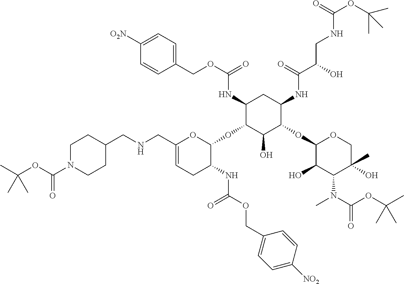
C1=C([O2N])C=CC(COC(=O)NC2C(OC3C(NC(OCC4=CC=C([NO2])C=C4)=O)CC=C(CNCC4CCN(C(=O)OC(C)(C)C)CC4)O3)C(O)C(OC3C(O)C(N(C)C(=O)OC(C)(C)C)C(O)(C)CO3)C(NC(=O)C(CNC(=O)OC(C)(C)C)O)C2)=C1
